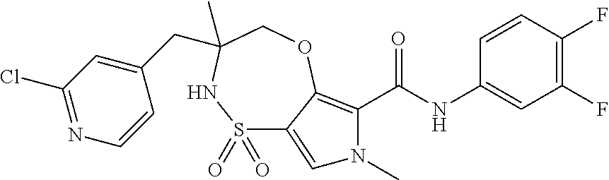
C1(F)=C(F)C=CC(NC(=O)C2=C3C(=CN2C)S(=O)(=O)NC(CC2=CC(Cl)=NC=C2)(C)CO3)=C1
